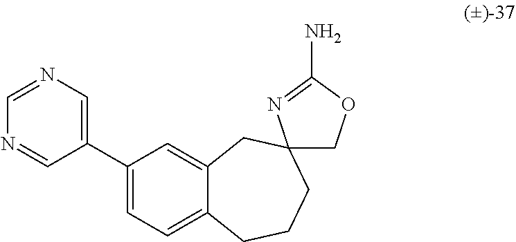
C1(C2=CN=CN=C2)=CC=C2C(=C1)CC1(CCC2)COC(N)=N1
